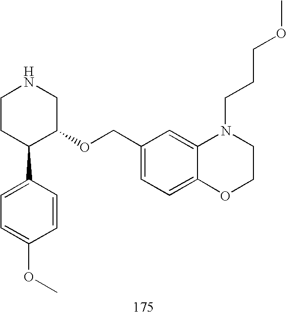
C1CC(C2=CC=C(OC)C=C2)C(OCC2=CC=C3C(=C2)N(CCCOC)CCO3)CN1
